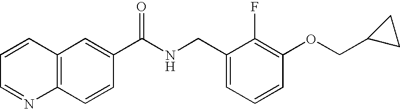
C1=CC=NC2=C1C=C(C(NCC1=CC=CC(OCC3CC3)=C1F)=O)C=C2
